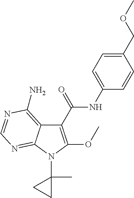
C1(C(NC2=CC=C(COC)C=C2)=O)=C(OC)N(C2(C)CC2)C2=NC=NC(N)=C12
